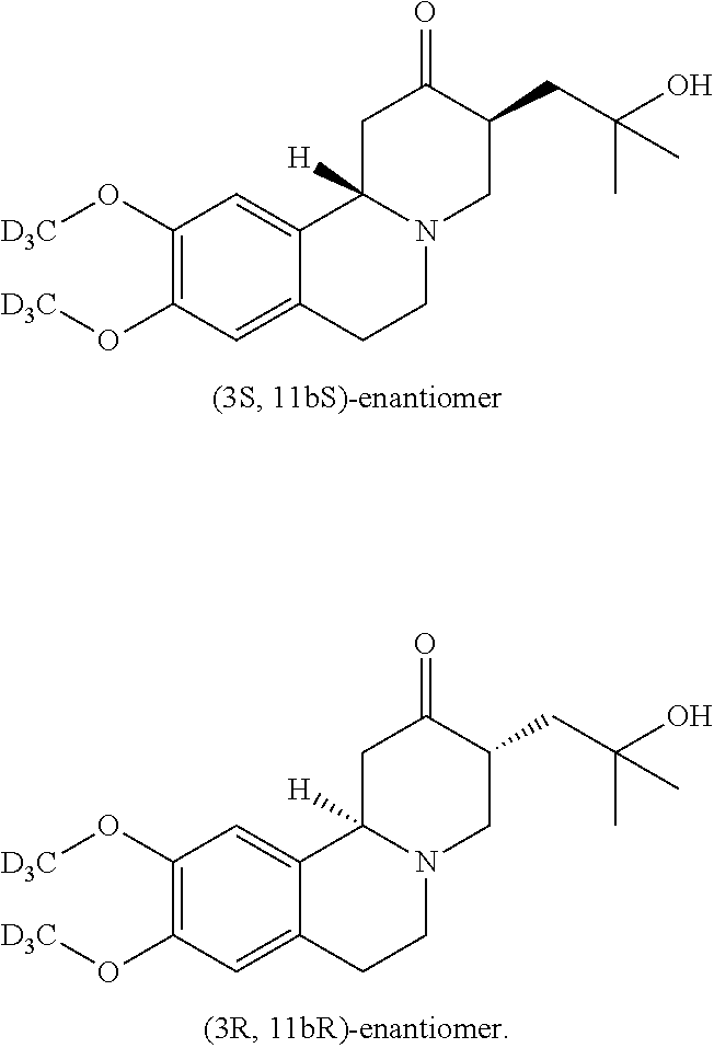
C1(O[D3C])=C(O[D3C])C=C2C(=C1)C1([H])N(CC2)CC(CC(O)(C)C)C(=O)C1.C1(O[D3C])=C(O[D3C])C=C2C(=C1)C1([H])N(CC2)CC(CC(O)(C)C)C(=O)C1
